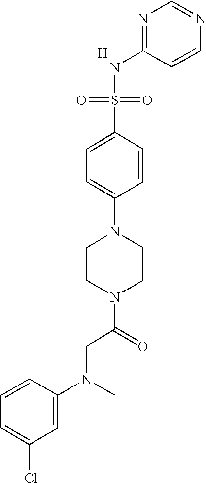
N1=C(NS(=O)(=O)C2=CC=C(N3CCN(C(=O)CN(C4=CC(Cl)=CC=C4)C)CC3)C=C2)C=CN=C1.[H]
